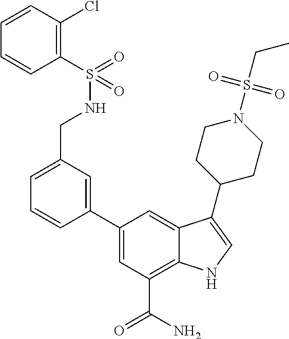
C1=C(C2=CC(CNS(=O)(C3=C(Cl)C=CC=C3)=O)=CC=C2)C=C2C(=C1C(N)=O)NC=C2C1CCN(S(CC)(=O)=O)CC1
